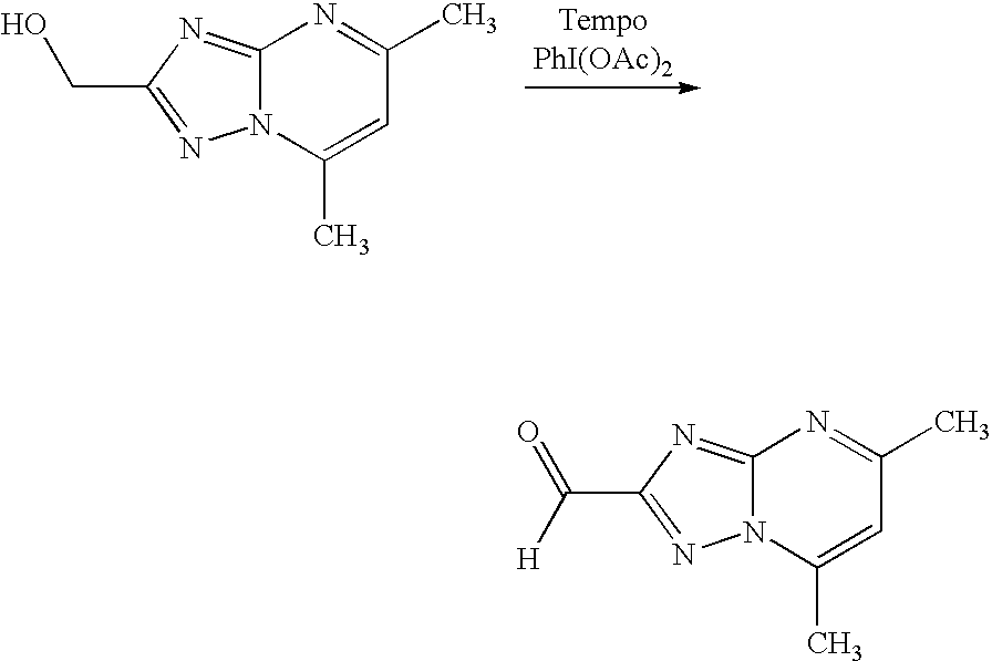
N12C(=NC(C(=O)[H])=N1)N=C(C)C=C2C.N12C(=NC(CO)=N1)N=C(C)C=C2C
